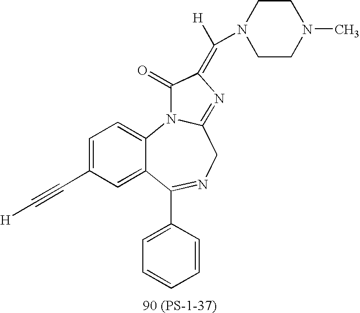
C1=C(C#C[H])C=C2C(=C1)N1C(=NC(=C([H])N3CCN(C)CC3)C1=O)CN=C2C1=CC=CC=C1
